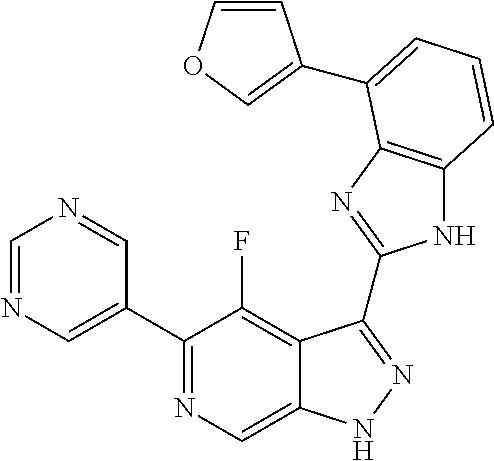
C1=NC=C(C2=NC=C3C(=C2F)C(C2=NC4=C(N2)C=CC=C4C2=COC=C2)=NN3)C=N1
